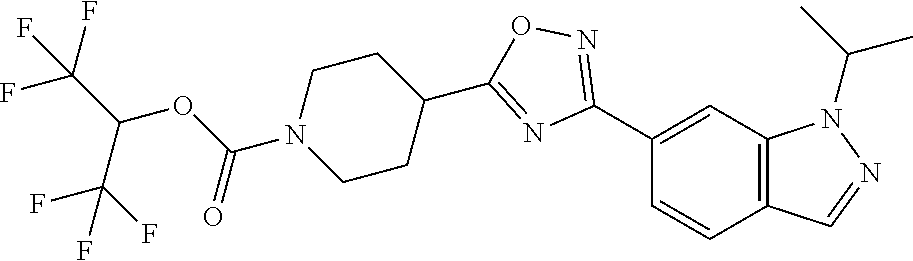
C1(C2=NOC(C3CCN(C(OC(C(F)(F)F)C(F)(F)F)=O)CC3)=N2)=CC2=C(C=C1)C=NN2C(C)C
